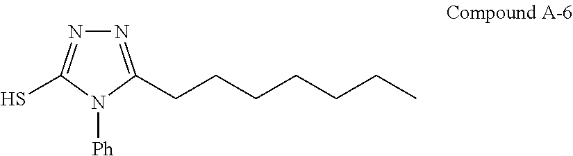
N1=C(CCCCCCC)N([Ph])C(S)=N1
